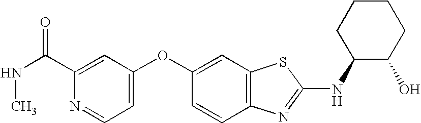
C1(C(NC)=O)=CC(OC2=CC3=C(C=C2)N=C(NC2C(O)CCCC2)S3)=CC=N1
